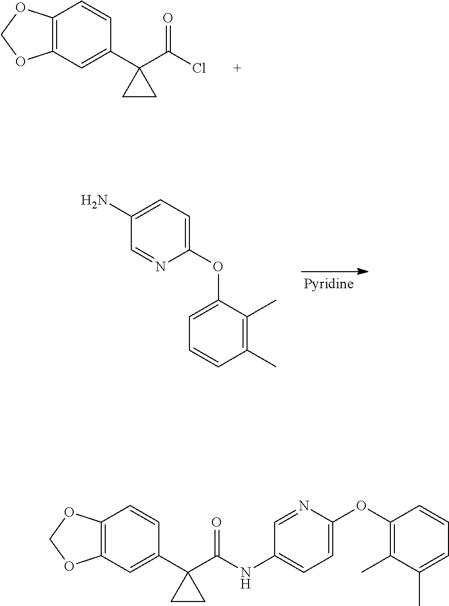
C12=C(C=C(C3(C(Cl)=O)CC3)C=C1)OCO2.C1(N)=CC=C(OC2=CC=CC(C)=C2C)N=C1.C12=C(C=C(C3(C(NC4=CC=C(OC5=C(C)C(C)=CC=C5)N=C4)=O)CC3)C=C1)OCO2
